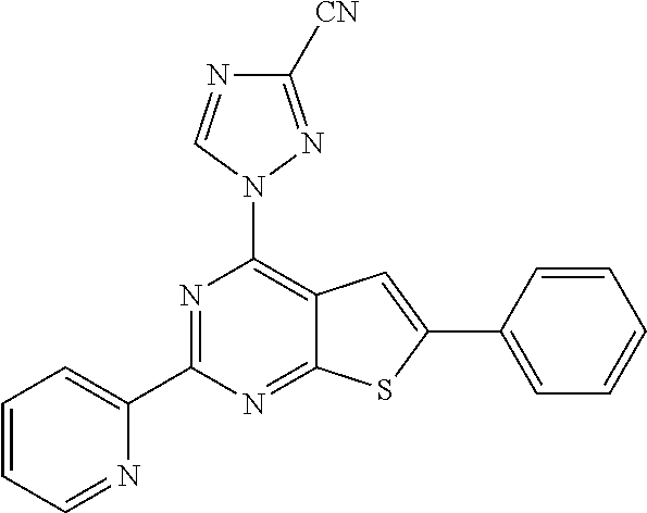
C1=CC=NC(C2=NC(N3N=C([CN])N=C3)=C3C(=N2)SC(C2=CC=CC=C2)=C3)=C1
